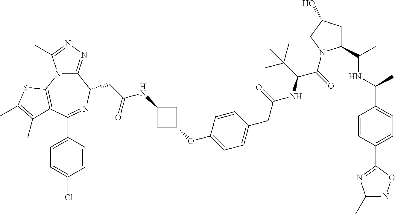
C12=NN=C(C)N1C1=C(C(C3=CC=C(Cl)C=C3)=NC2CC(NC2CC(OC3=CC=C(CC(NC(C(=O)N4C(C(C)NC(C5=CC=C(C6=NC(C)=NO6)C=C5)C)CC(O)C4)C(C)(C)C)=O)C=C3)C2)=O)C(C)=C(C)S1
